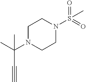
C1N(C(C)(C#C)C)CCN(S(=O)(=O)C)C1
